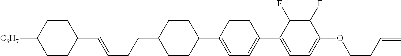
C1(C=CCCC2CCC(C3=CC=C(C4=CC=C(OCCC=C)C(F)=C4F)C=C3)CC2)CCC([C3H7])CC1
